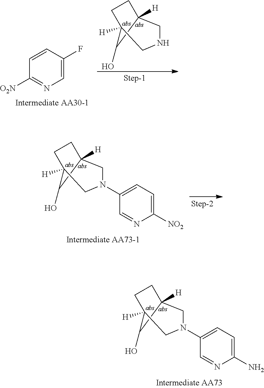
C1([O2N])=NC=C(F)C=C1.C1CC2([H])C(O)C1([H])CNC2.C1([NO2])=CC=C(N2CC3([H])CCC([H])(C3O)C2)C=N1.C1(N)=CC=C(N2CC3([H])CCC([H])(C3O)C2)C=N1
